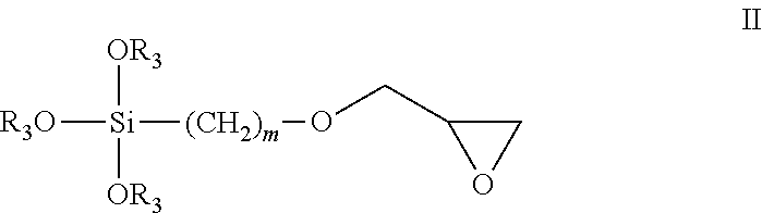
[R3O][Si]([OR3])([OR3])[(CH2)m]OCC1OC1
